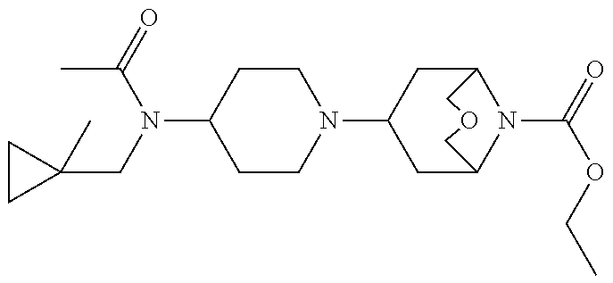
C1CN(C2CC3N(C(=O)OCC)C(C2)COC3)CCC1N(C(=O)C)CC1(C)CC1
